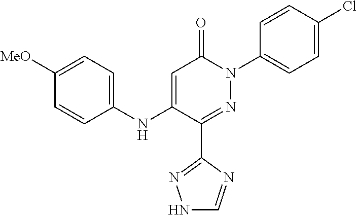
C1=CC([MeO])=CC=C1NC1=CC(=O)N(C2=CC=C(Cl)C=C2)N=C1C1=NNC=N1
